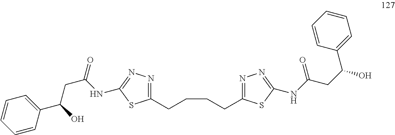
C(C(NC1=NN=C(CCCCC2=NN=C(NC(=O)CC(O)C3=CC=CC=C3)S2)S1)=O)C(C1=CC=CC=C1)O
